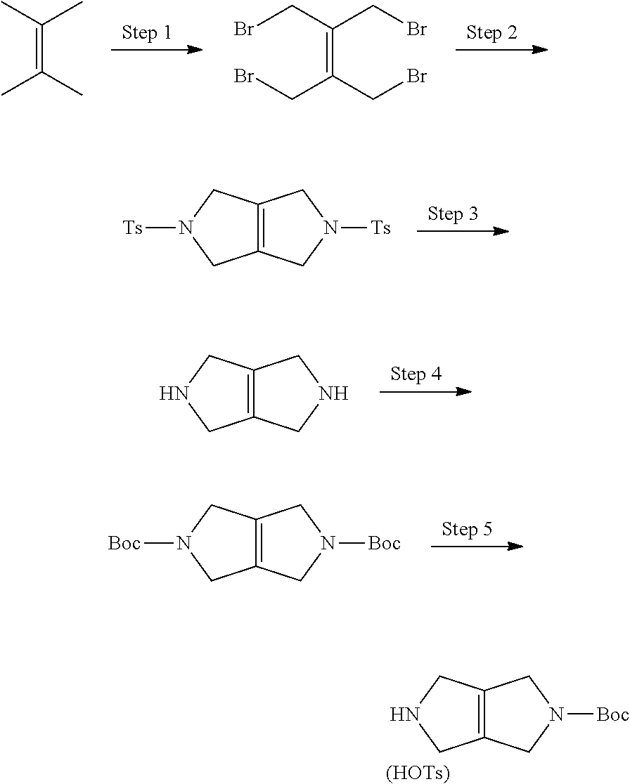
C12=C(CNC1)CN([Boc])C2.[(HOTs)].C(=C(C)C)(C)C.BrCC(CBr)=C(CBr)CBr.C12=C(CN([Ts])C1)CN([Ts])C2.C12=C(CNC1)CNC2.C12=C(CN([Boc])C1)CN([Boc])C2
